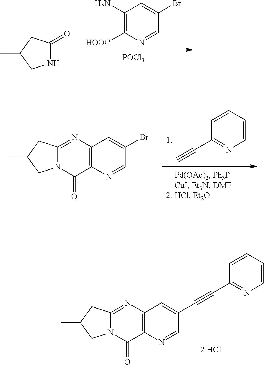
C1([HOOC])=C(N)C=C(Br)C=N1.[POCl3].N1C(=O)CC(C)C1.C1(C#C)=NC=CC=C1.C12=C(N=C3N(C1=O)CC(C)C3)C=C(Br)C=N2.C12=C(N=C3N(C1=O)CC(C)C3)C=C(C#CC1=NC=CC=C1)C=N2
